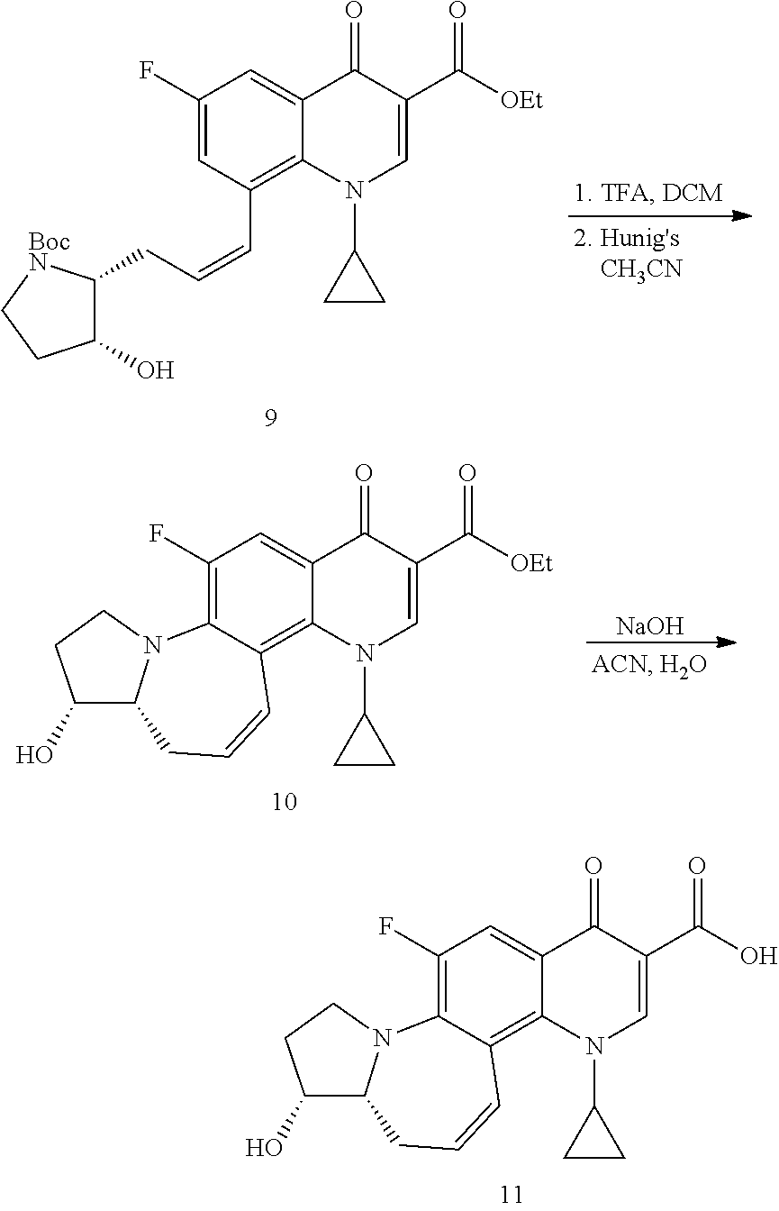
C1(F)=C2C(=C3C(=C1)C(=O)C(C(O)=O)=CN3C1CC1)C=CCC1N2CCC1O.C1(F)=CC(C=CCC2C(O)CC[BocN]2)=C2C(=C1)C(=O)C(C([OEt])=O)=CN2C1CC1.C1(F)=C2C(=C3C(=C1)C(=O)C(C([OEt])=O)=CN3C1CC1)C=CCC1N2CCC1O.[NaOH]
